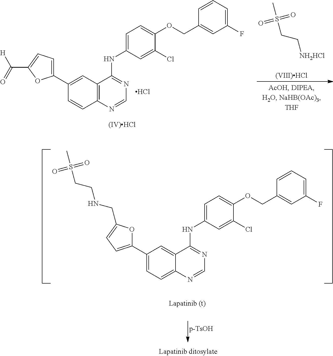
C12=C(C=C(C3=CC=C(C(=O)[H])O3)C=C1)C(NC1=CC=C(OCC3=CC(F)=CC=C3)C(Cl)=C1)=NC=N2.[(IV)HCl].C(C[NH2HCl])S(C)(=O)=O.[(VIII)HCl].Cl.C12=CC=C(C3=CC=C(CNCCS(C)(=O)=O)O3)C=C1C(NC1=CC=C(OCC3=CC(F)=CC=C3)C(Cl)=C1)=NC=N2
